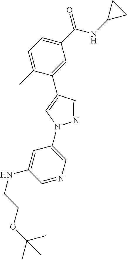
C1(C(NC2CC2)=O)=CC=C(C)C(C2=CN(C3=CN=CC(NCCOC(C)(C)C)=C3)N=C2)=C1
